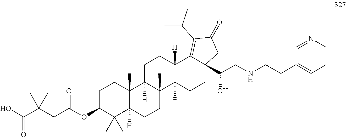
C1C(OC(CC(C(O)=O)(C)C)=O)C(C)(C)C2([H])C(C)(C1)C1([H])C(C)(CC2)C2(C)C([H])(CC1)C1=C(C(C)C)C(=O)CC1(C(CNCCC1=CC=CN=C1)O)CC2
